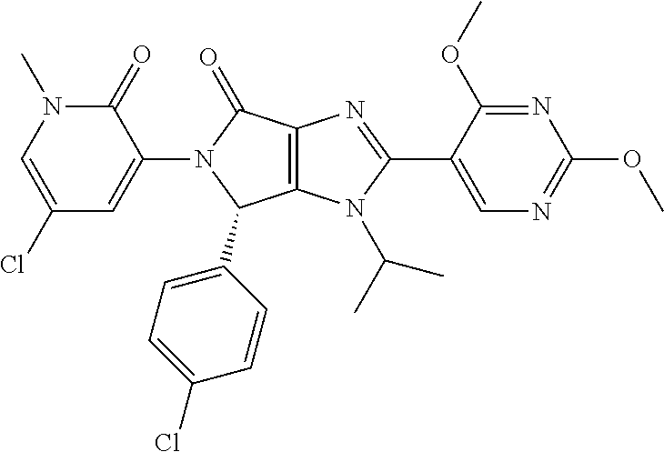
C1(Cl)=CN(C)C(=O)C(N2C(=O)C3=C(C2C2=CC=C(Cl)C=C2)N(C(C)C)C(C2=CN=C(OC)N=C2OC)=N3)=C1
